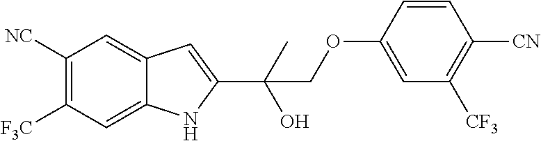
C1([NC])=C([F3C])C=C2C(=C1)C=C(C(O)(C)COC1=CC([CF3])=C([CN])C=C1)N2
